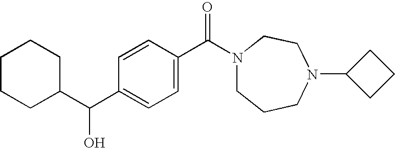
C1(C(C2=CC=C(C(=O)N3CCCN(C4CCC4)CC3)C=C2)O)CCCCC1
